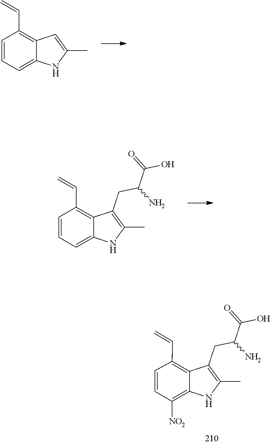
C1=CC(C=C)=C2C(=C1)NC(C)=C2.C12=CC=CC(C=C)=C1C(CC(N)C(=O)O)=C(C)N2.C12=C([NO2])C=CC(C=C)=C1C(CC(N)C(=O)O)=C(C)N2
